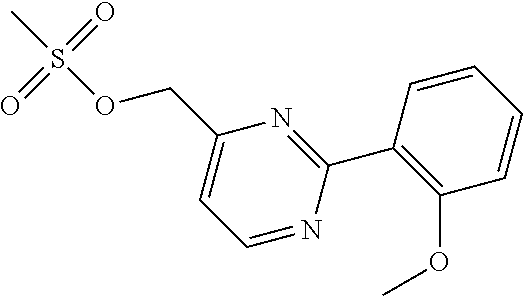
C1(COS(C)(=O)=O)=CC=NC(C2=C(OC)C=CC=C2)=N1
